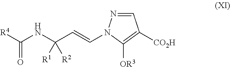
C(=CN1N=CC([CO2H])=C1[OR3])C(NC([R4])=O)([R1])[R2]
